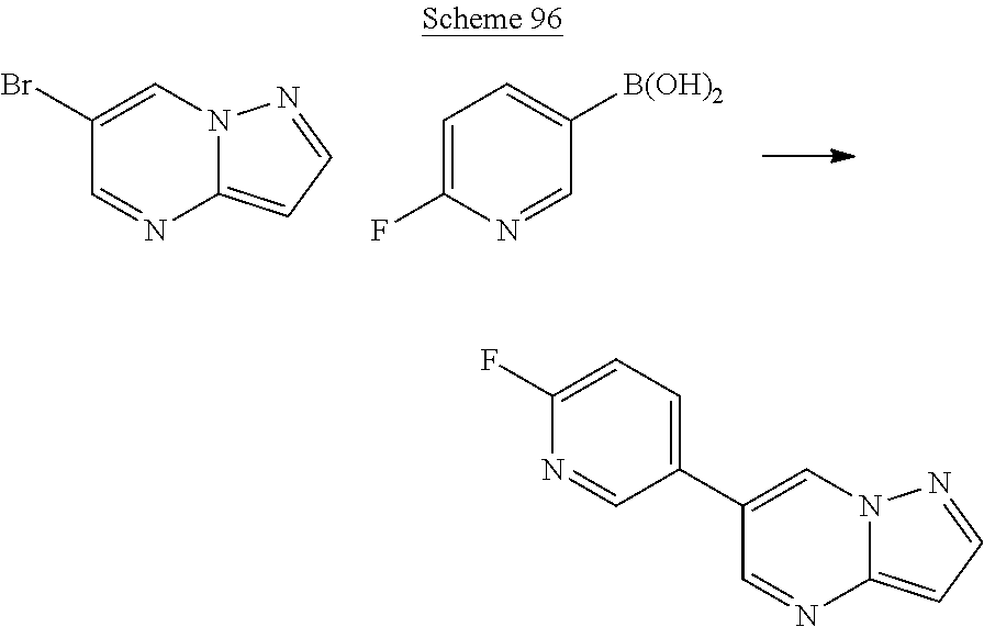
C1(Br)=CN2C(=CC=N2)N=C1.C1=C(F)N=CC([B(OH)2])=C1.C1(C2=CC=C(F)N=C2)=CN2C(=CC=N2)N=C1
